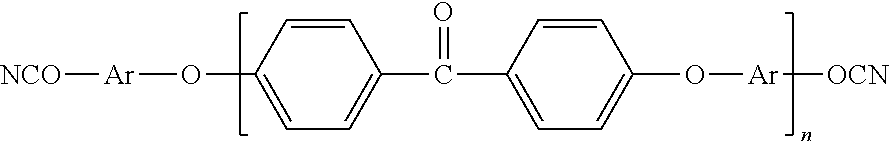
[NCO][Ar]OC1=CC=C(C(=O)C2=CC=C(O[Ar][OCN])C=C2)C=C1
